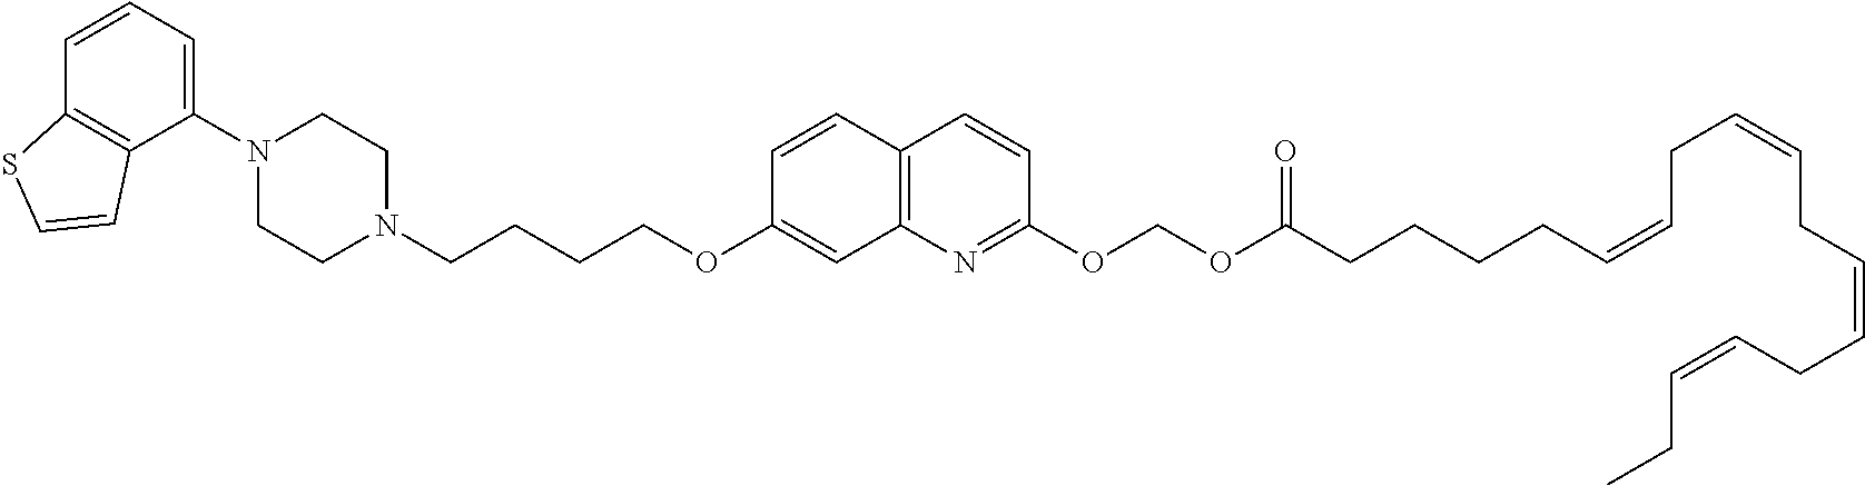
C1=CC2=C(C(N3CCN(CCCCOC4=CC5=C(C=C4)C=CC(OCOC(CCCCC=CCC=CCC=CCC=CCC)=O)=N5)CC3)=C1)C=CS2
